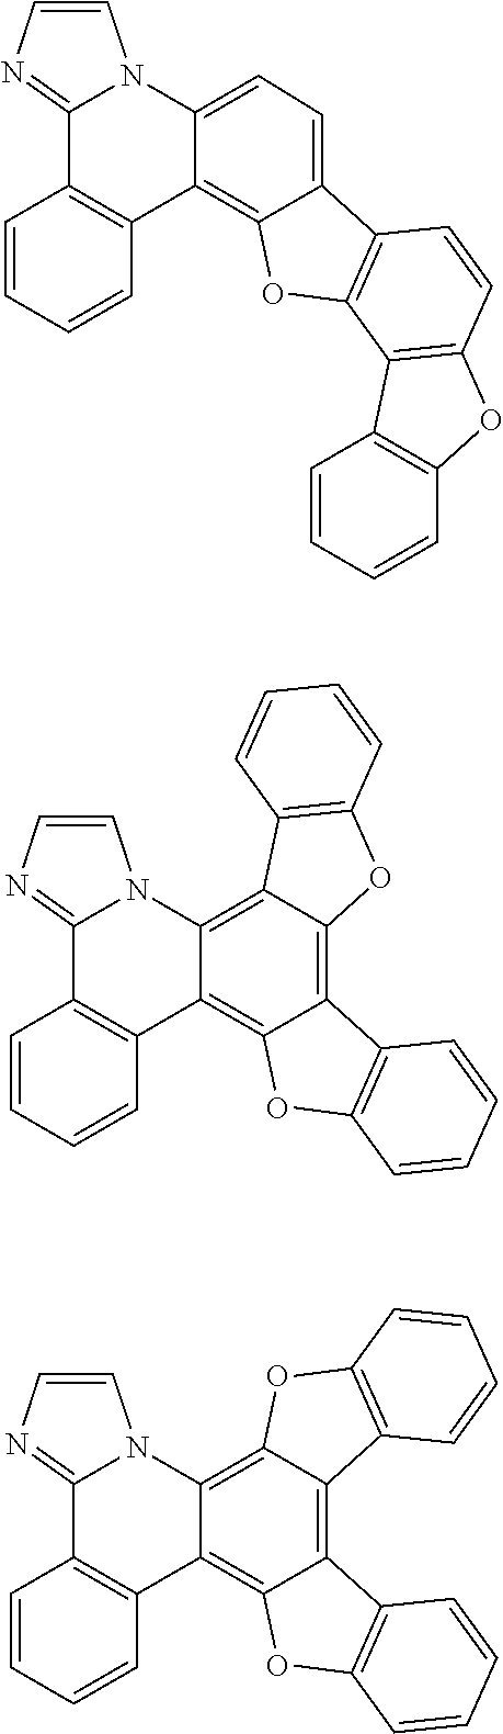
N12C3=C4C(=C5C(=C3C3=C(C1=NC=C2)C=CC=C3)OC1=C5C=CC=C1)C1=C(O4)C=CC=C1.N12C3=C4C(=C5C(=C3C3=C(C1=NC=C2)C=CC=C3)OC1=C5C=CC=C1)OC1=C4C=CC=C1.N12C3=CC=C4C(=C3C3=C(C1=NC=C2)C=CC=C3)OC1=C4C=CC2=C1C1=C(O2)C=CC=C1
